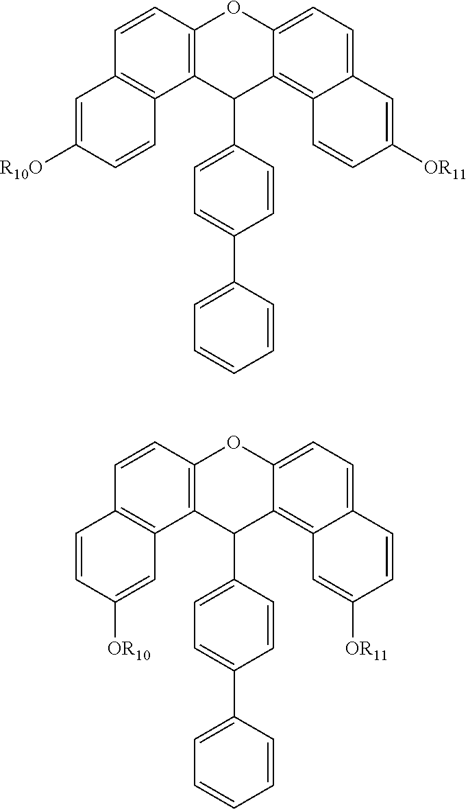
C12=C(C=CC3=C1C=CC([R10O])=C3)OC1=CC=C3C(=C1C2C1=CC=C(C2=CC=CC=C2)C=C1)C=CC([OR11])=C3.C12=C(C=CC3=C1C=C([OR10])C=C3)OC1=CC=C3C(=C1C2C1=CC=C(C2=CC=CC=C2)C=C1)C=C([OR11])C=C3
